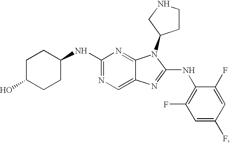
C1CC(NC2=NC=C3C(=N2)N(C2CCNC2)C(NC2=C(F)C=C(F)C=C2F)=N3)CCC1O
